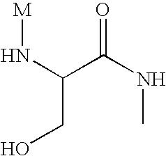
OCC(N[M])C(NC)=O
